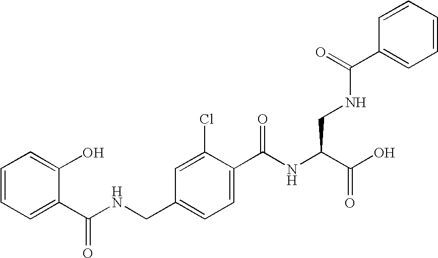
C1=CC=C(C(NCC2=CC=C(C(NC(C(O)=O)CNC(C3=CC=CC=C3)=O)=O)C(Cl)=C2)=O)C(O)=C1
